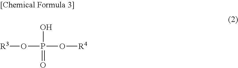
[R3]OP(=O)(O)O[R4]
